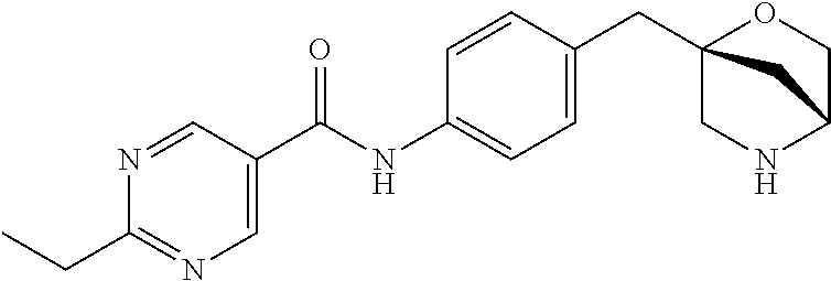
C(NC1=CC=C(CC23OCC(NC2)C3)C=C1)(=O)C1=CN=C(CC)N=C1
